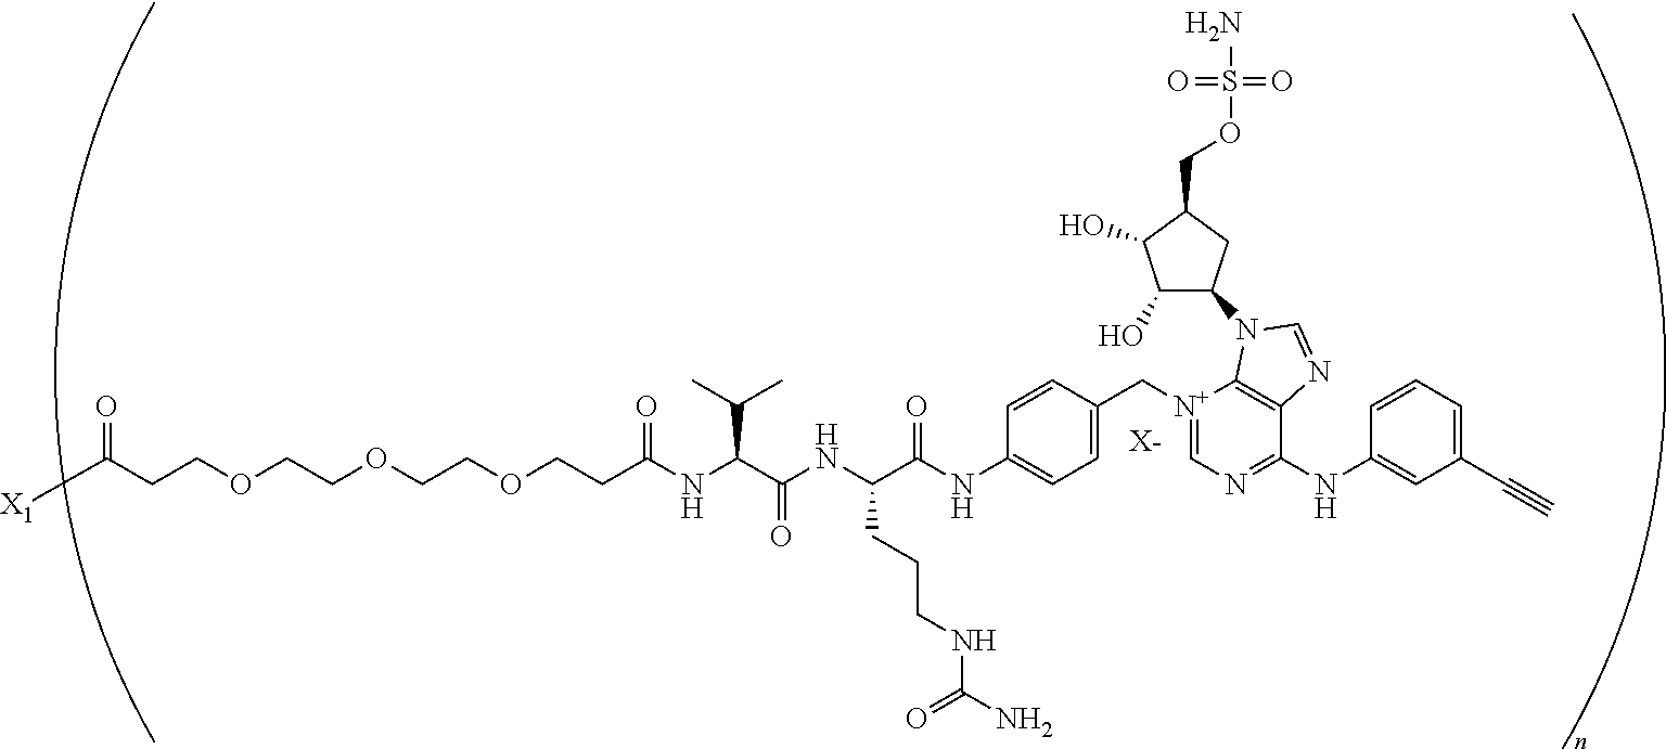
[X-].C(OCCOCCOCCC(NC(C(NC(C(NC1=CC=C(C[N+]2=CN=C(NC3=CC(C#C)=CC=C3)C3=C2N(C2C(O)C(O)C(COS(N)(=O)=O)C2)C=N3)C=C1)=O)CCCNC(N)=O)=O)C(C)C)=O)CC(=O)[X1]
